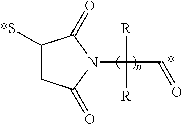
C1([*S])CC(=O)N(C([R])([R])C=O)C1=O
